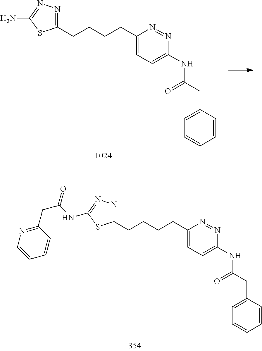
C1(CCCCC2=NN=C(N)S2)=CC=C(NC(CC2=CC=CC=C2)=O)N=N1.C1(CCCCC2=NN=C(NC(CC3=NC=CC=C3)=O)S2)=CC=C(NC(CC2=CC=CC=C2)=O)N=N1
